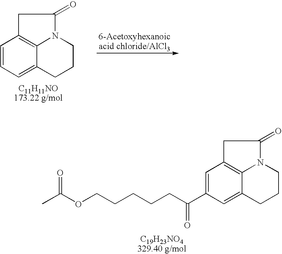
C1=CC=C2C3=C1CC(=O)N3CCC2.C1=C(C(CCCCCOC(C)=O)=O)C=C2C3=C1CC(=O)N3CCC2
